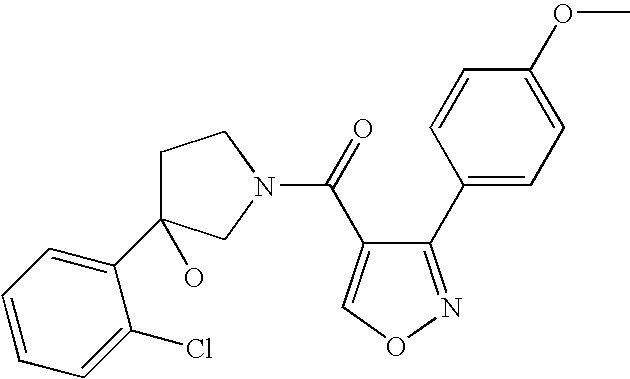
C1C(C2=CC=CC=C2Cl)(O)CN(C(=O)C2=CON=C2C2=CC=C(OC)C=C2)C1
